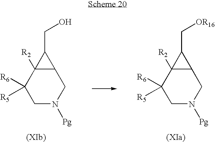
C1N([Pg])CC2C([R2])(C1([R6])[R5])C2CO.C1N([Pg])CC2C([R2])(C1([R6])[R5])C2C[OR16]
